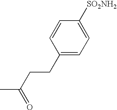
C1(CCC(C)=O)=CC=C([SO2NH2])C=C1
